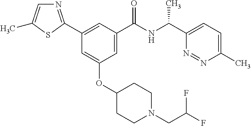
C1(C2=NC=C(C)S2)=CC(C(NC(C2=CC=C(C)N=N2)C)=O)=CC(OC2CCN(CC(F)F)CC2)=C1
